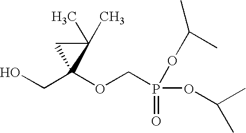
OCC1(OCP(=O)(OC(C)C)OC(C)C)C(C)(C)C1
